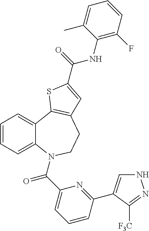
N1C=C(C2=NC(C(=O)N3C4=CC=CC=C4C4=C(CC3)C=C(C(=O)NC3=C(F)C=CC=C3C)S4)=CC=C2)C([F3C])=N1
